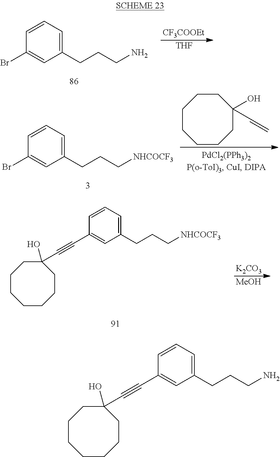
C1(CCCN)=CC=CC(Br)=C1.[CF3COOEt].[THF].C1(CCC[NHCOCF3])=CC=CC(Br)=C1.C1CCCCC(C=C)(O)CC1.C1(CCC[NHCOCF3])=CC=CC(C#CC2(O)CCCCCCC2)=C1.[K2CO3].[MeOH].C1(CCCN)=CC=CC(C#CC2(O)CCCCCCC2)=C1
